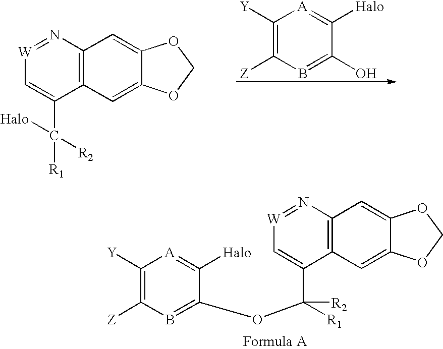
N1=[W]C=C(C([R1])([R2])[Halo])C2=C1C=C1C(=C2)OCO1.[A]1=C([Halo])C(O)=BC([Z])=C1[Y].[A]1=C([Halo])C(OC(C2=C[W]=NC3=C2C=C2C(=C3)OCO2)([R1])[R2])=BC([Z])=C1[Y]
